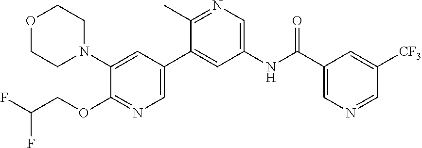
O1CCN(C2=CC(C3=CC(NC(C4=CN=CC([CF3])=C4)=O)=CN=C3C)=CN=C2OCC(F)F)CC1
